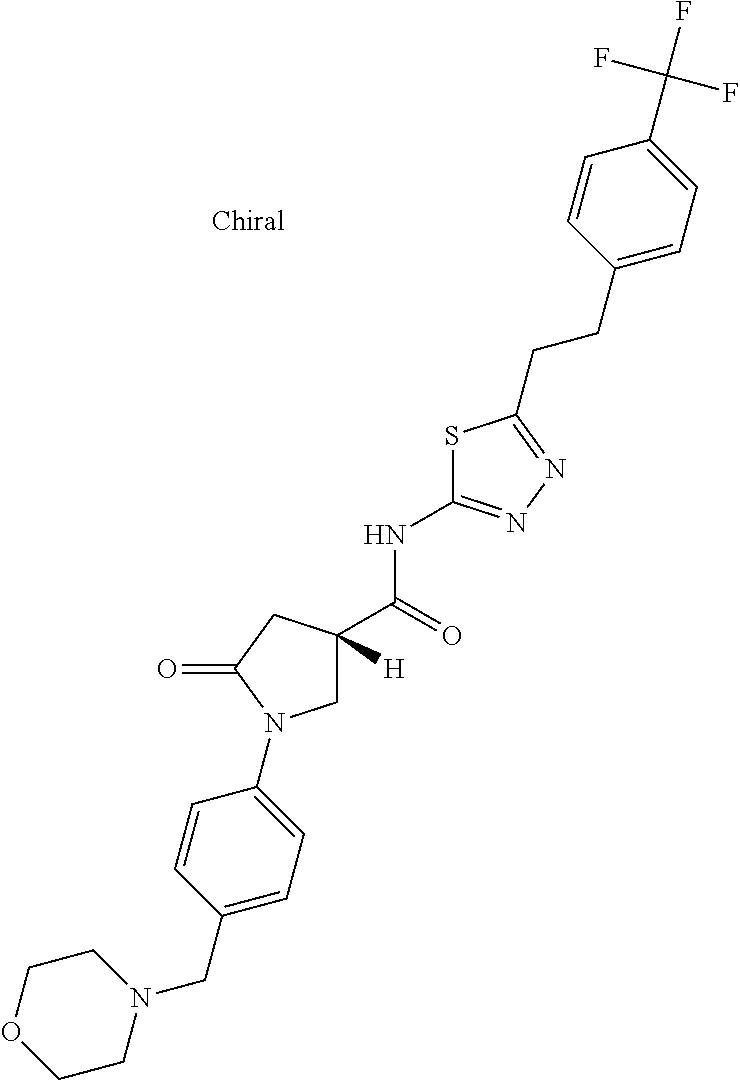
C1C(C(NC2=NN=C(CCC3=CC=C(C(F)(F)F)C=C3)S2)=O)([H])CC(=O)N1C1=CC=C(CN2CCOCC2)C=C1
